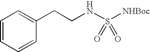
C1=CC=CC(CCNS([NHBoc])(=O)=O)=C1
